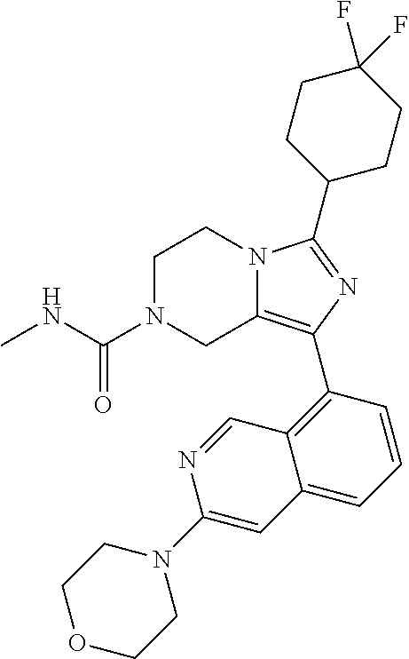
C1N(C(NC)=O)CC2=C(C3=C4C(=CC=C3)C=C(N3CCOCC3)N=C4)N=C(C3CCC(F)(F)CC3)N2C1
